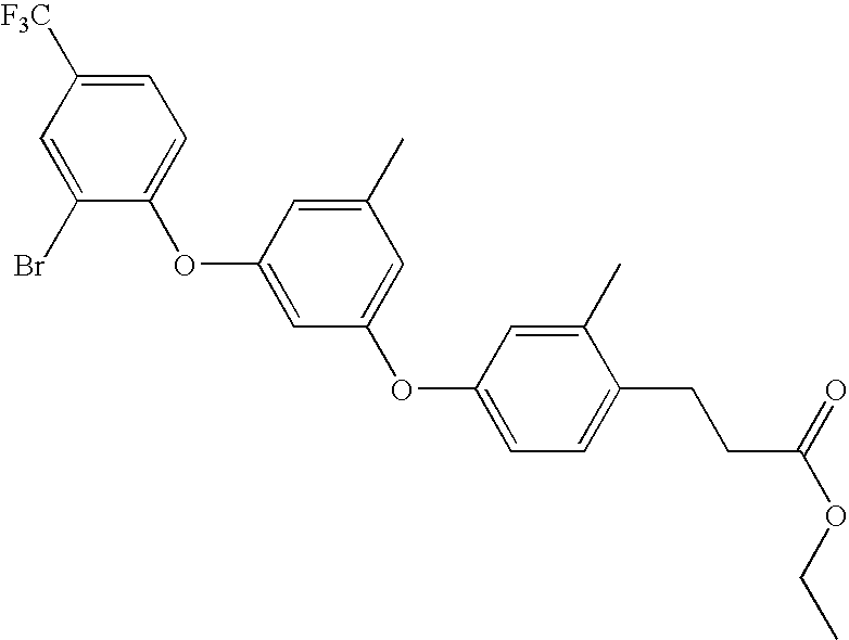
C1=C(Br)C(OC2=CC(OC3=CC=C(CCC(=O)OCC)C(C)=C3)=CC(C)=C2)=CC=C1[F3C]
